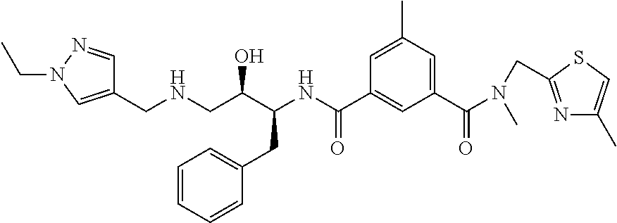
C1(CNCC(C(NC(C2=CC(C(=O)N(C)CC3=NC(C)=CS3)=CC(C)=C2)=O)CC2=CC=CC=C2)O)=CN(CC)N=C1
